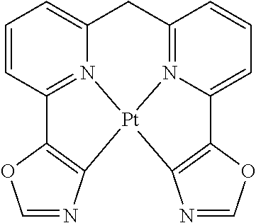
C1=CC2=N3C(=C1)CC1=N4C(=CC=C1)C1=C(N=CO1)[Pt]34C1=C2OC=N1
